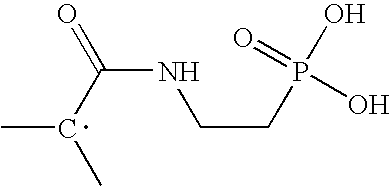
C(NCCP(O)(=O)O)(C(C)C)=O
